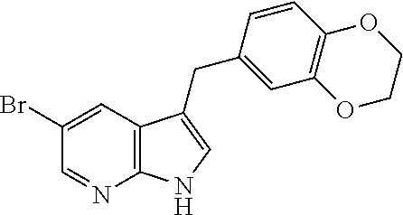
C12=C(C=C(Br)C=N1)C(CC1=CC3=C(C=C1)OCCO3)=CN2
